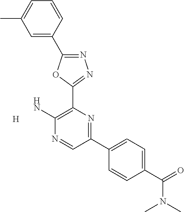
[H].NC1=C(C2=NN=C(C3=CC(C)=CC=C3)O2)N=C(C2=CC=C(C(=O)N(C)C)C=C2)C=N1
